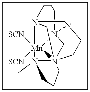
[Mn]123([SCN])([SCN])N4(C)N156(CN2(C)CCCN3(C5)CCC6)CCC4
